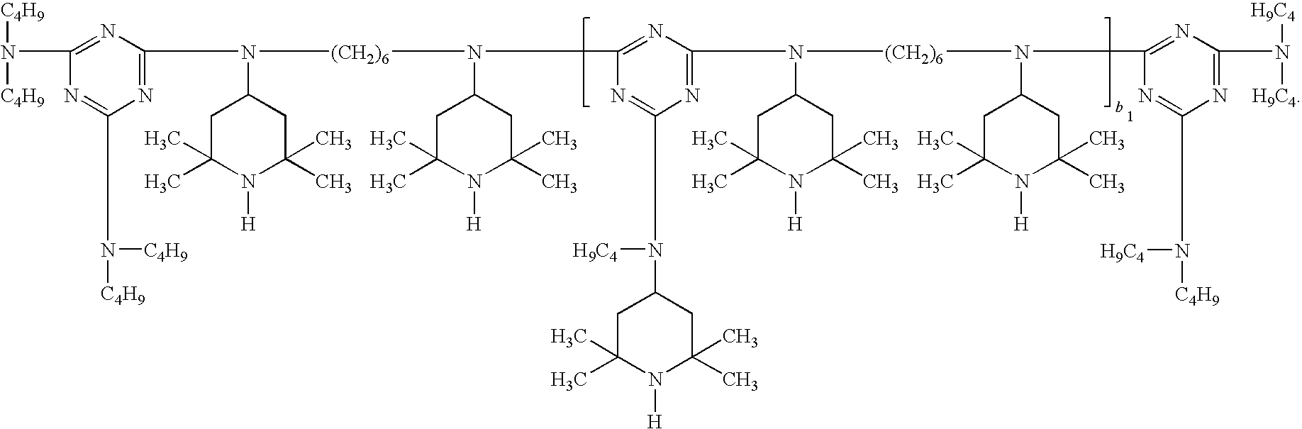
C1(N([C4H9])[C4H9])=NC(N(C2CC(C)(C)N([H])C(C)(C)C2)[(CH2)6]N(C2CC(C)(C)N([H])C(C)(C)C2)C2=NC(N([(CH2)6]N(C3CC(C)(C)N([H])C(C)(C)C3)C3=NC(N([H9C4])[H9C4])=NC(N([C4H9])[H9C4])=N3)C3CC(C)(C)N([H])C(C)(C)C3)=NC(N(C3CC(C)(C)N([H])C(C)(C)C3)[H9C4])=N2)=NC(N([C4H9])[C4H9])=N1
